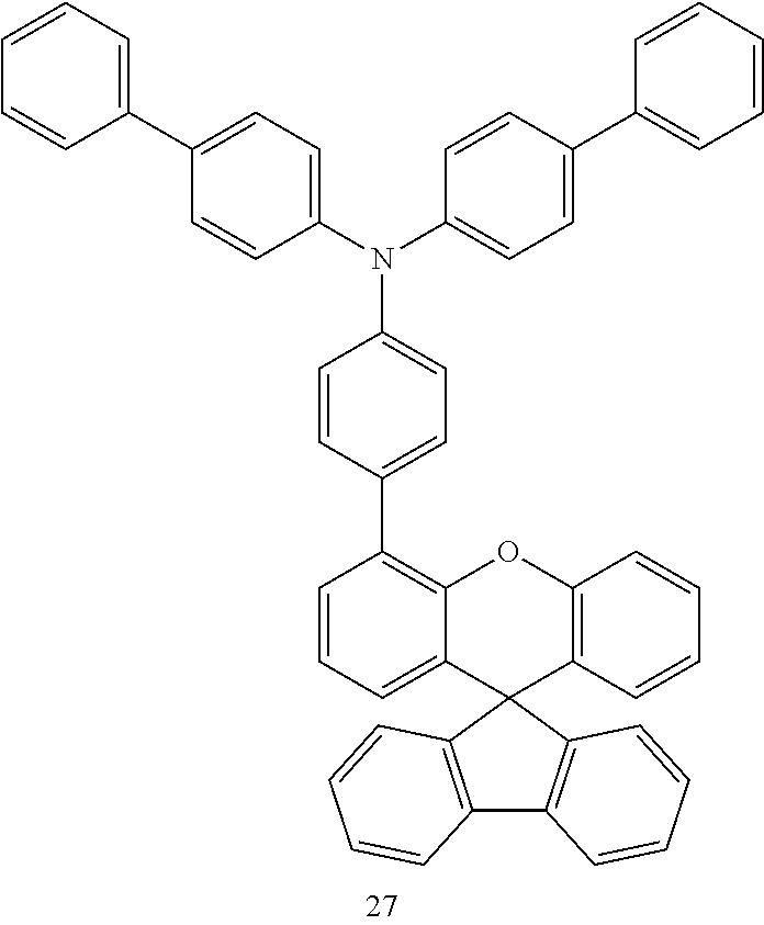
C1=CC=C2C(=C1C1=CC=C(N(C3=CC=C(C4=CC=CC=C4)C=C3)C3=CC=C(C4=CC=CC=C4)C=C3)C=C1)OC1=C(C23C2=C(C4=C3C=CC=C4)C=CC=C2)C=CC=C1
